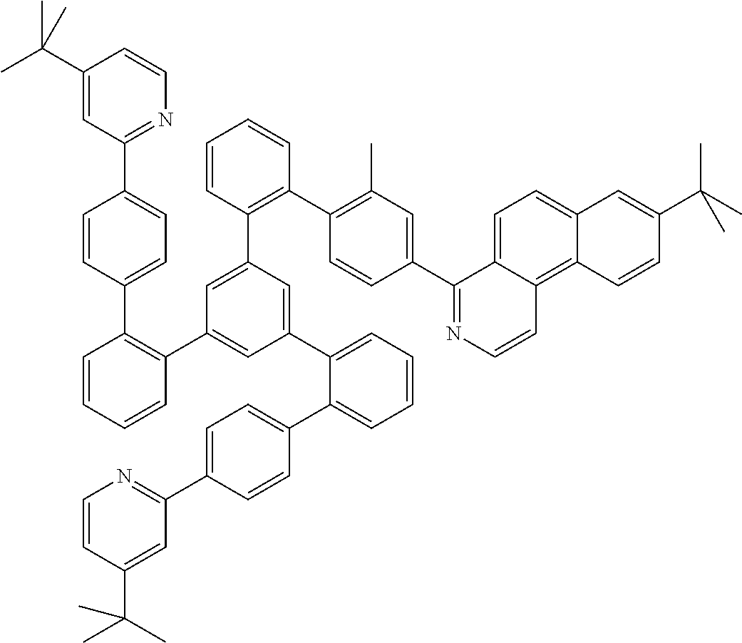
C1(C(C)(C)C)=CC(C2=CC=C(C3=C(C4=CC(C5=CC=CC=C5C5=CC=C(C6=NC=CC(C(C)(C)C)=C6)C=C5)=CC(C5=C(C6=C(C)C=C(C7=NC=CC8=C9C(=CC=C78)C=C(C(C)(C)C)C=C9)C=C6)C=CC=C5)=C4)C=CC=C3)C=C2)=NC=C1
